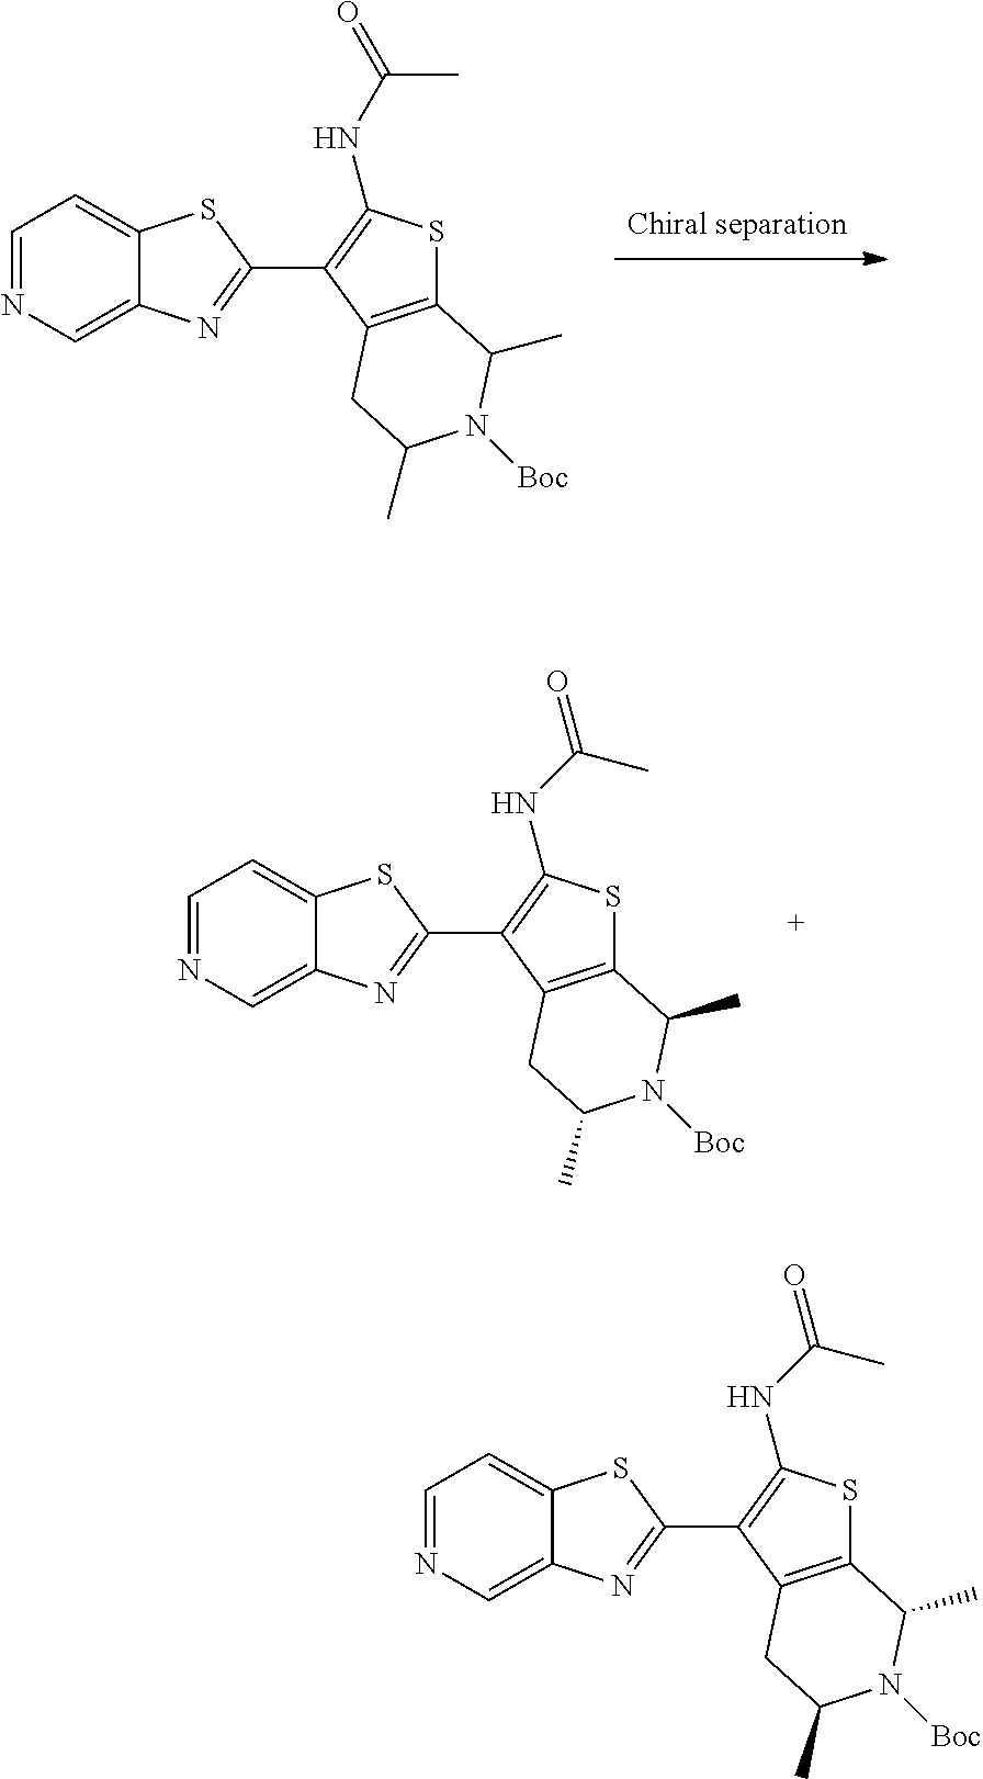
C1=NC=C2C(=C1)SC(C1=C(NC(=O)C)SC3=C1CC(C)N([Boc])C3C)=N2.C1=NC=C2C(=C1)SC(C1=C(NC(=O)C)SC3=C1CC(C)N([Boc])C3C)=N2.C1=NC=C2C(=C1)SC(C1=C(NC(=O)C)SC3=C1CC(C)N([Boc])C3C)=N2
